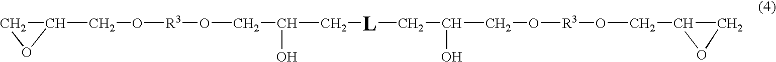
C1C(CO[R3]OCC(C[L]CC(CO[R3]OCC2CO2)O)O)O1
